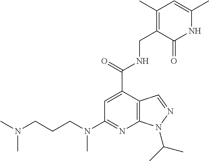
C1(C(=O)NCC2=C(C)C=C(C)NC2=O)=CC(N(CCCN(C)C)C)=NC2=C1C=NN2C(C)C
